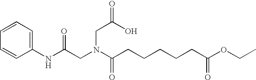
N(C(CN(C(CCCCCC(OCC)=O)=O)CC(=O)O)=O)C1=CC=CC=C1
